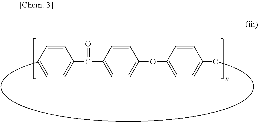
C1=CC=C(C(C2=CC=C(OC3=CC=C(O)C=C3)C=C2)=O)C=C1
